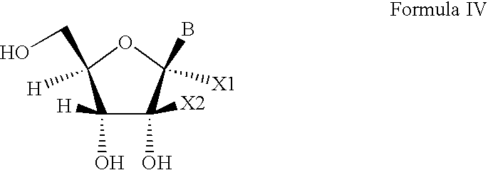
C1([H])(O)C([X2])(O)C(B)([X1])OC1(CO)[H]
